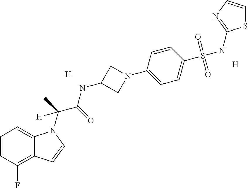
[H].[H].C1=CC(F)=C2C(=C1)N(C(C(NC1CN(C3=CC=C(S(NC4=NC=CS4)(=O)=O)C=C3)C1)=O)(C)[H])C=C2
